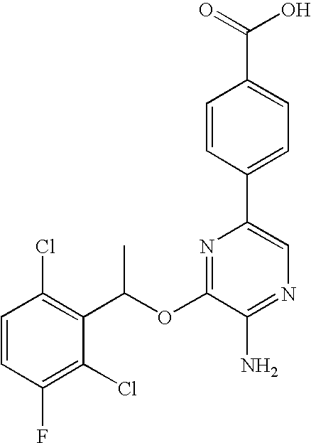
C1=CC(Cl)=C(C(OC2=NC(C3=CC=C(C(=O)O)C=C3)=CN=C2N)C)C(Cl)=C1F
